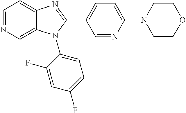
C12=CN=CC=C1N=C(C1=CC=C(N3CCOCC3)N=C1)N2C1=CC=C(F)C=C1F
